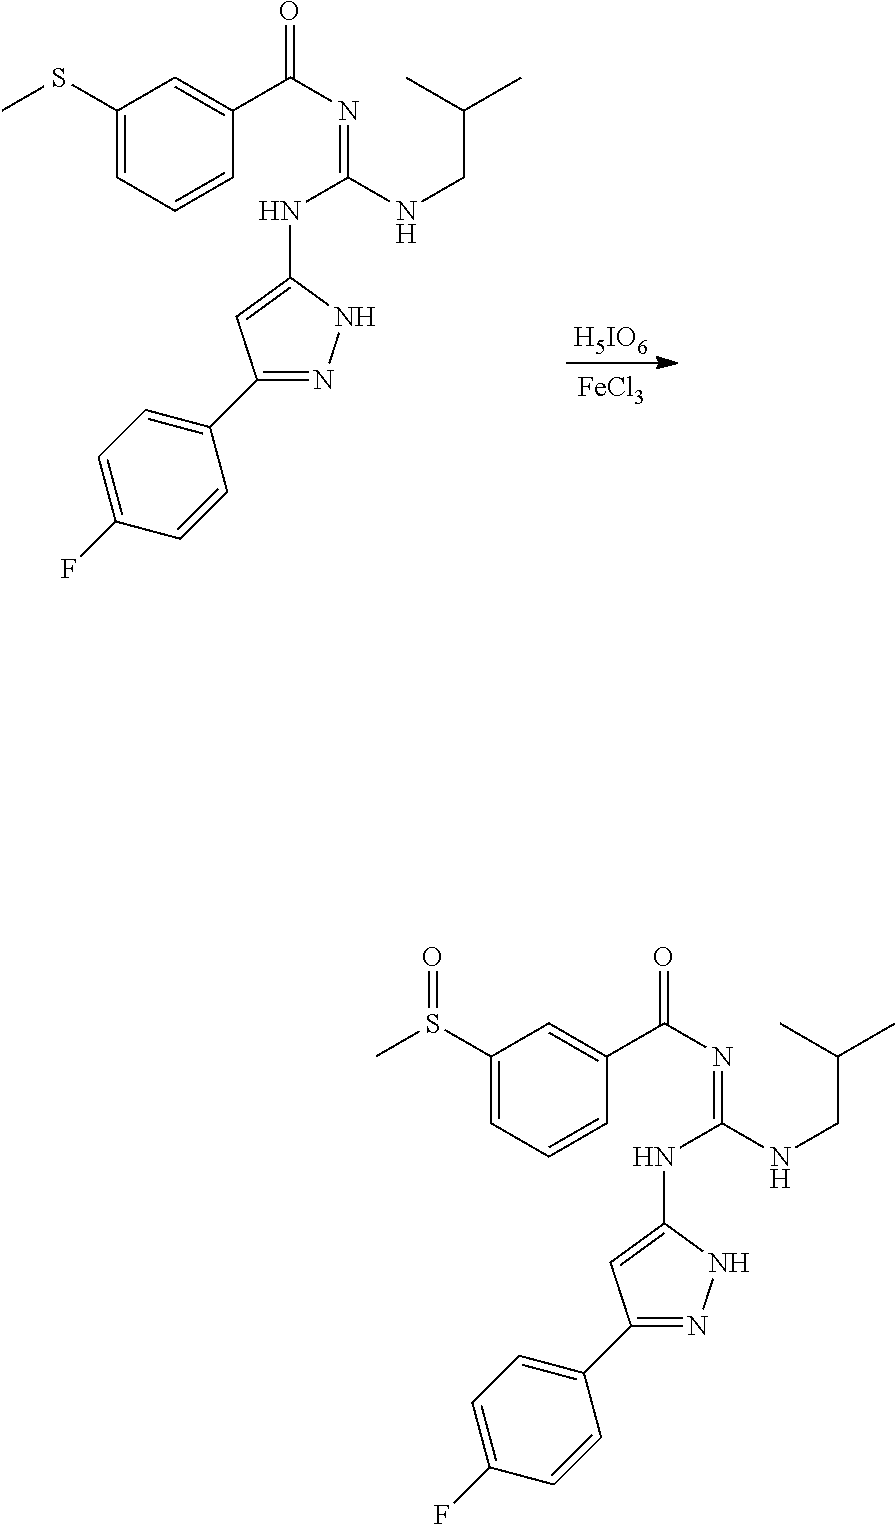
C1(S(C)=O)=CC=CC(C(N=C(NCC(C)C)NC2=CC(C3=CC=C(F)C=C3)=NN2)=O)=C1.C1(SC)=CC=CC(C(N=C(NCC(C)C)NC2=CC(C3=CC=C(F)C=C3)=NN2)=O)=C1.[H5IO6].[FeCl3]
